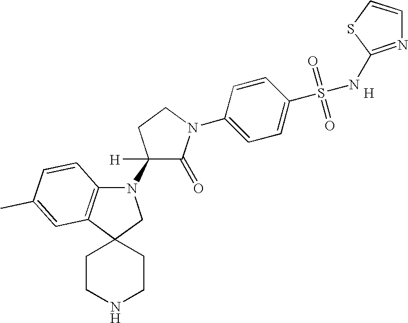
C12=C(N(C3([H])C(=O)N(C4=CC=C(S(=O)(=O)NC5=NC=CS5)C=C4)CC3)CC13CCNCC3)C=CC(C)=C2.[H]
